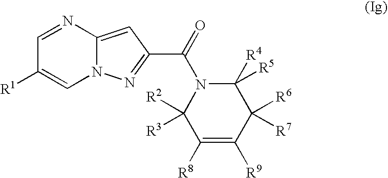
C1=NC2=CC(C(=O)N3C([R2])([R3])C([R8])=C([R9])C([R6])([R7])C3([R4])[R5])=NN2C=C1[R1]
